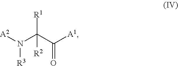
N(C(C([A1])=O)([R1])[R2])([A2])[R3]
